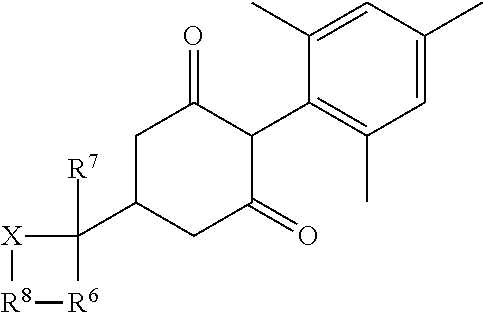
C1=C(C)C=C(C)C(C2C(=O)CC(C3([R7])[X][R8][R6]3)CC2=O)=C1C
